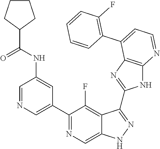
C1=NC=C(C2=NC=C3C(=C2F)C(C2=NC4=C(N2)N=CC=C4C2=C(F)C=CC=C2)=NN3)C=C1NC(C1CCCC1)=O
